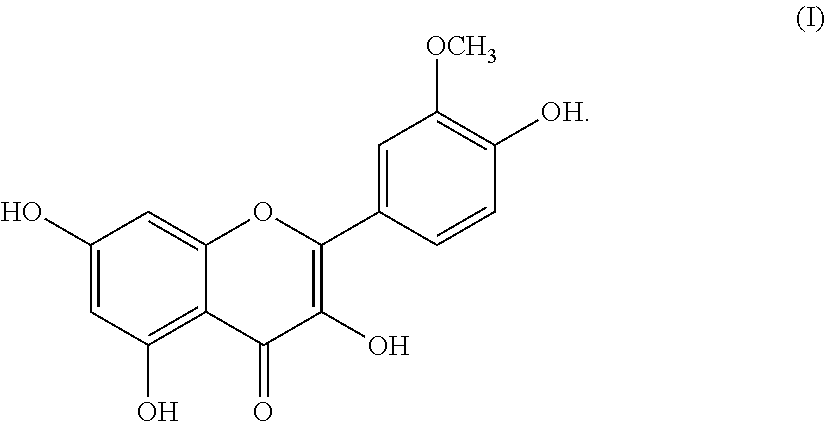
C1(O)=CC(O)=C2C(=C1)OC(C1=CC([OCH3])=C([OH])C=C1)=C(O)C2=O
